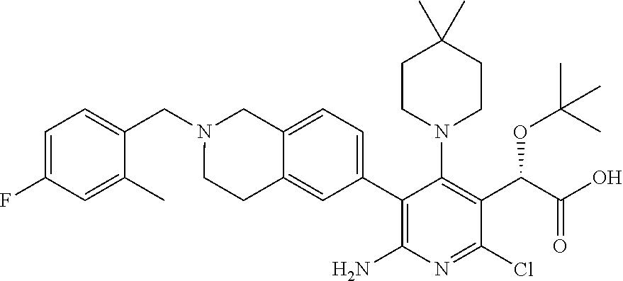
C(C1=CC=C(F)C=C1C)N1CC2=CC=C(C3=C(N)N=C(Cl)C(C(C(=O)O)OC(C)(C)C)=C3N3CCC(C)(C)CC3)C=C2CC1
